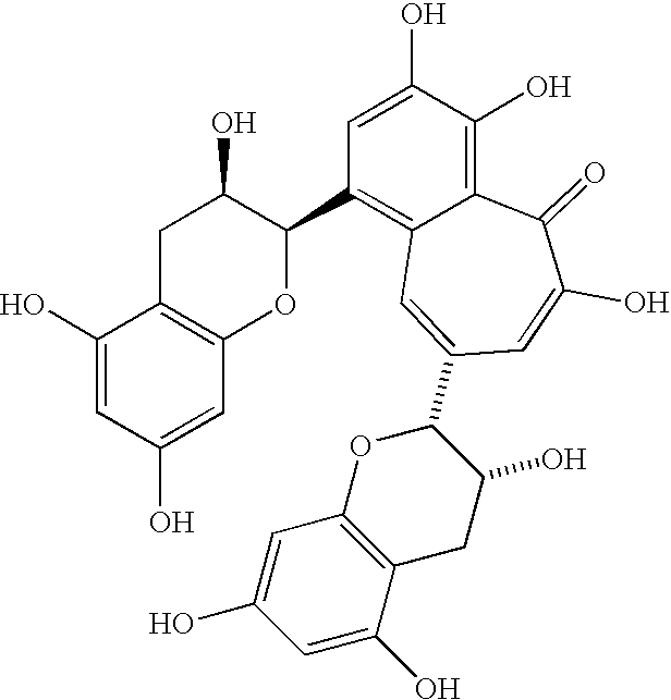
OC1CC2=C(OC1C1=C3C(=C(O)C(O)=C1)C(=O)C(O)=CC(C1OC4=C(CC1O)C(O)=CC(O)=C4)=C3)C=C(O)C=C2O
